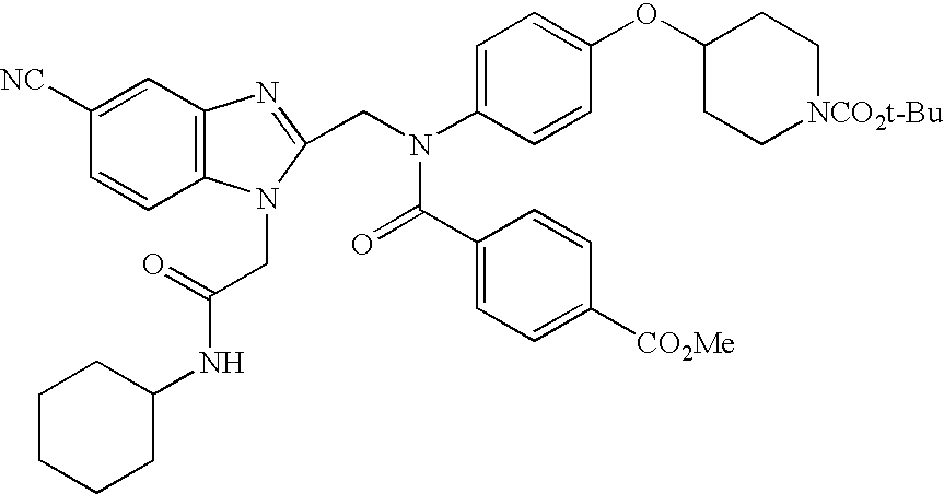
C1=CC2=C(C=C1[NC])N=C(CN(C1=CC=C(OC3CC[NCO2t-Bu]CC3)C=C1)C(C1=CC=C([CO2Me])C=C1)=O)N2CC(NC1CCCCC1)=O
